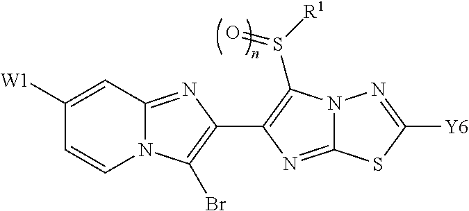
N12C(=NC(C3=C(S([R1])=O)N4C(=N3)SC([Y6])=N4)=C1Br)C=C([W1])C=C2
